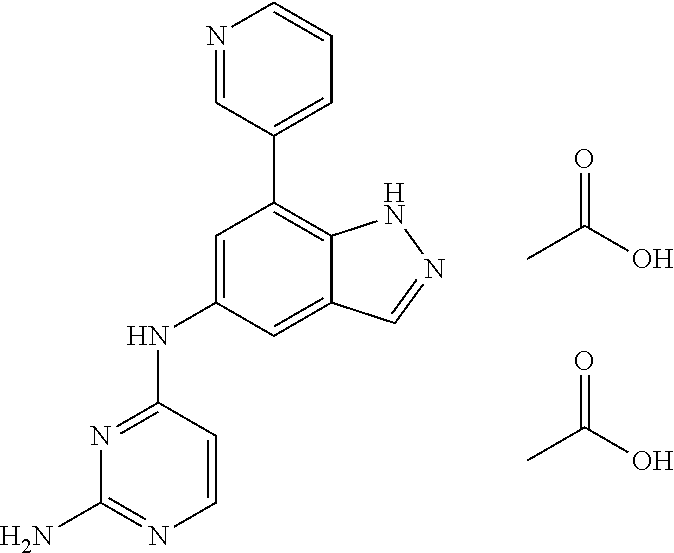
N1=C(NC2=CC(C3=CC=CN=C3)=C3C(=C2)C=NN3)C=CN=C1N.CC(O)=O.CC(O)=O
